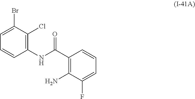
C1(C(NC2=C(Cl)C(Br)=CC=C2)=O)=C(N)C(F)=CC=C1
